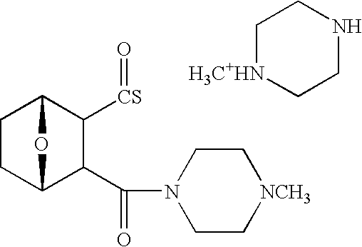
C1CC2C(C(=O)N3CC[NCH3]CC3)C([CS]=O)C1O2.C1[H3C+HN]CCNC1
